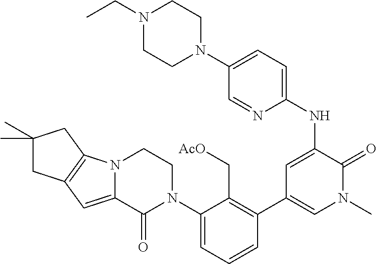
C1(C2=CN(C)C(=O)C(NC3=CC=C(N4CCN(CC)CC4)C=N3)=C2)=C(C[AcO])C(N2CCN3C(=CC4=C3CC(C)(C)C4)C2=O)=CC=C1
